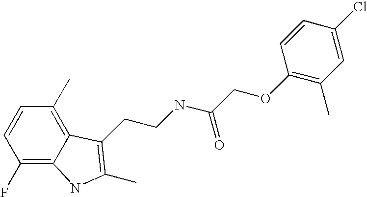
C1(F)=C2C(=C(C)C=C1)C(CCNC(COC1=C(C)C=C(Cl)C=C1)=O)=C(C)N2
